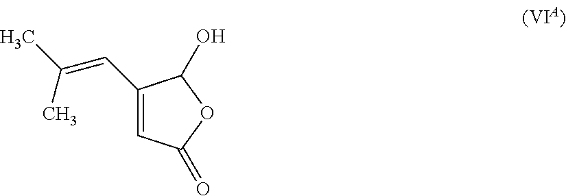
C1(C=C(C)C)=CC(=O)OC1O
